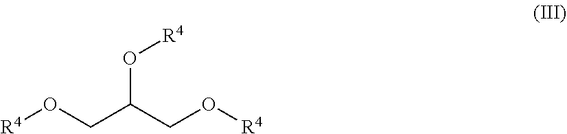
[R4]OCC(CO[R4])O[R4]
